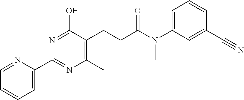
C1=C(C2=NC(C)=C(CCC(N(C3=CC=CC(C#N)=C3)C)=O)C(O)=N2)N=CC=C1
